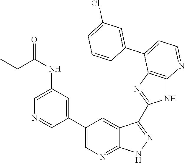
C1(NC(=O)CC)=CN=CC(C2=CN=C3C(=C2)C(C2=NC4=C(N2)N=CC=C4C2=CC(Cl)=CC=C2)=NN3)=C1
